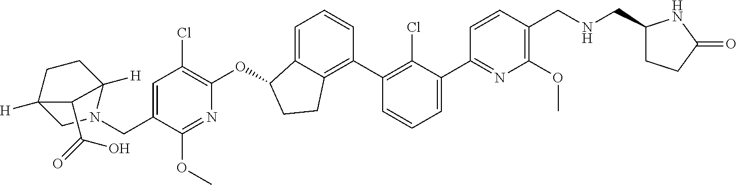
O(C1C2=CC=CC(C3=C(Cl)C(C4=NC(OC)=C(CNCC5CCC(=O)N5)C=C4)=CC=C3)=C2CC1)C1=C(Cl)C=C(CN2C3([H])CCC([H])(C2)C3C(=O)O)C(OC)=N1
